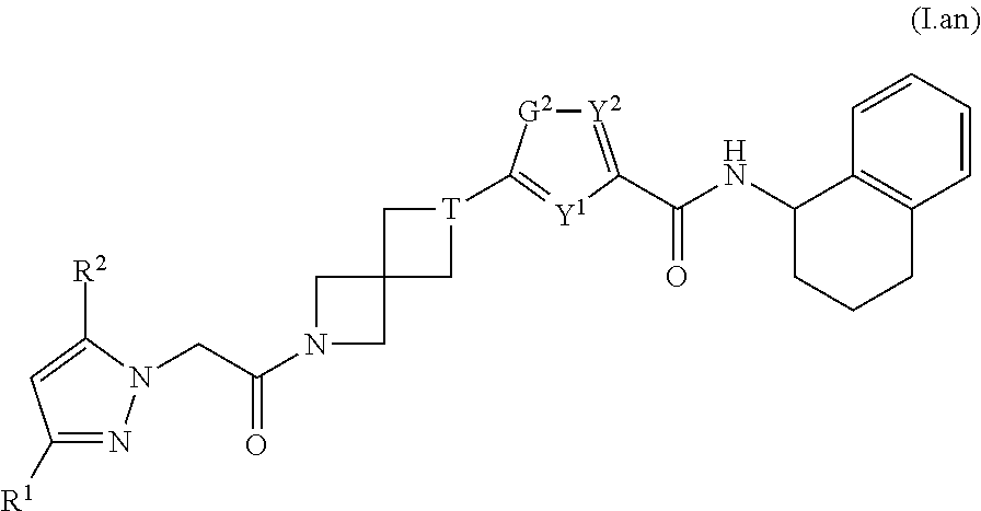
C1([R1])=NN(CC(N2CC3(C2)C[T](C2=[Y1]C(C(NC4CCCC5=C4C=CC=C5)=O)=[Y2][G2]2)C3)=O)C([R2])=C1
